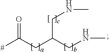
[#]C(=O)CC(CNC)CNC
